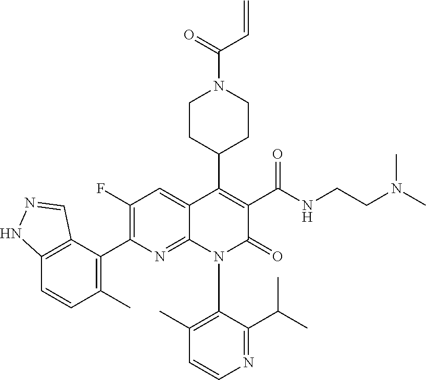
C12=C(C(C3=C(F)C=C4C(=N3)N(C3=C(C)C=CN=C3C(C)C)C(=O)C(C(NCCN(C)C)=O)=C4C3CCN(C(=O)C=C)CC3)=C(C)C=C1)C=NN2
